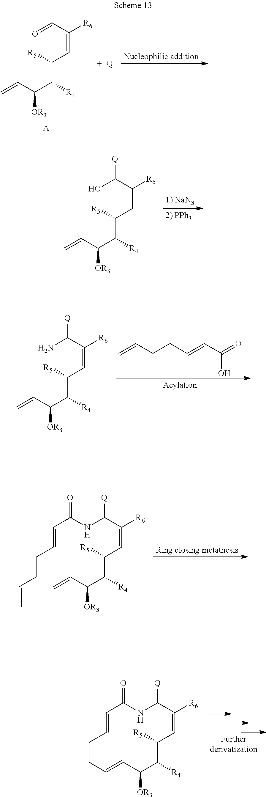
N1C([Q])C([R6])=CC([R5])C([R4])C([OR3])C=CCCC=CC1=O.O=CC([R6])=CC(C([R4])C(C=C)[OR3])[R5].[A].[Q].OC(C([R6])=CC(C([R4])C(C=C)[OR3])[R5])[Q].C=CCCC=CC(=O)O.NC(C([R6])=CC(C([R4])C(C=C)[OR3])[R5])[Q].N(C(C([R6])=CC(C([R4])C(C=C)[OR3])[R5])[Q])C(C=CCCC=C)=O
